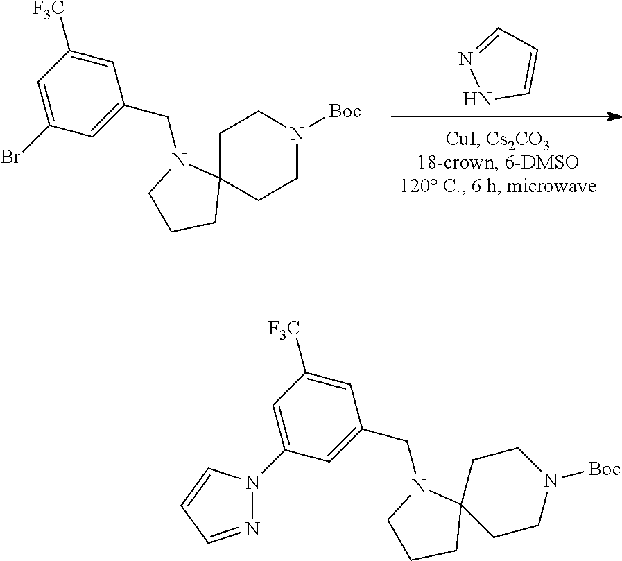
N1C=CC=N1.C1C2(CCN([Boc])C1)N(CC1=CC(Br)=CC([F3C])=C1)CCC2.N1(CC2=CC(N3N=CC=C3)=CC([F3C])=C2)CCCC12CCN([Boc])CC2
